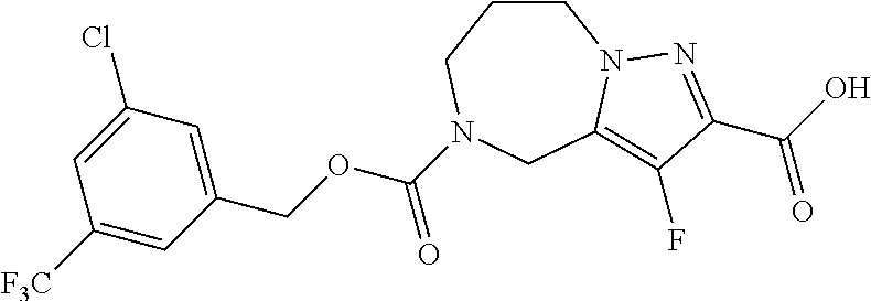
C1CCN(C(=O)OCC2=CC(Cl)=CC([F3C])=C2)CC2=C(F)C(C(=O)O)=NN12
